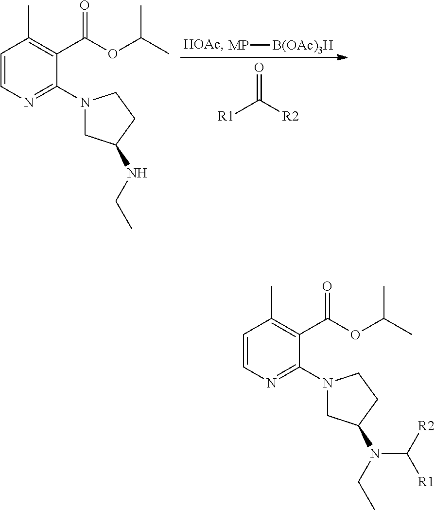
[MP][B(OAc)3H].[R1]C([R2])=O.C1=CN=C(N2CC(NCC)CC2)C(C(OC(C)C)=O)=C1C.C1=CN=C(N2CC(N(CC)C([R2])[R1])CC2)C(C(OC(C)C)=O)=C1C
